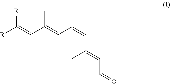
[R1]C(=CC(=CC=CC(=CC=O)C)C)[R]
